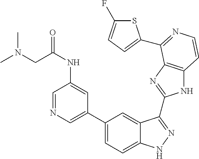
C1(C2=CC=C3C(=C2)C(C2=NC4=C(N2)C=CN=C4C2=CC=C(F)S2)=NN3)=CN=CC(NC(CN(C)C)=O)=C1
